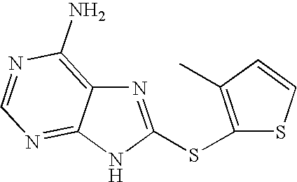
N1=C(SC2=C(C)C=CS2)NC2=NC=NC(N)=C12
